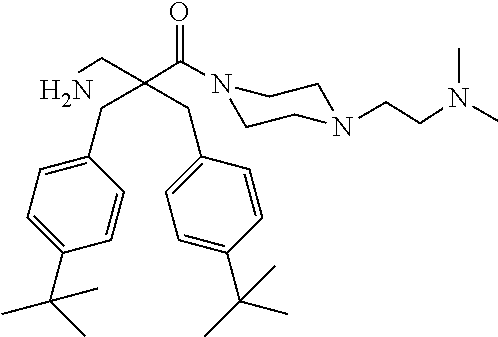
C(C(CN)(CC1=CC=C(C(C)(C)C)C=C1)CC1=CC=C(C(C)(C)C)C=C1)(=O)N1CCN(CCN(C)C)CC1
